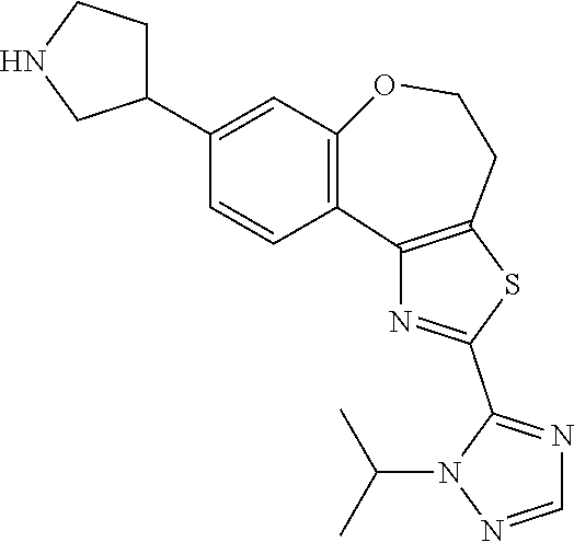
C1=NN(C(C)C)C(C2=NC3=C(S2)CCOC2=C3C=CC(C3CCNC3)=C2)=N1
